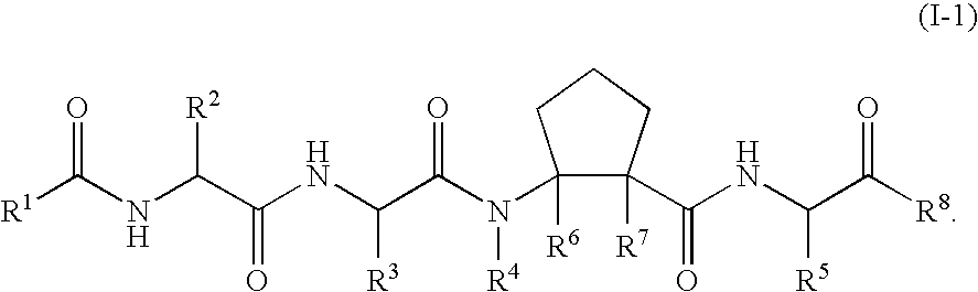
[R1]C(NC(C(NC(C(N([R4])C1([R6])C(C(NC(C([R8])=O)[R5])=O)([R7])CCC1)=O)[R3])=O)[R2])=O
